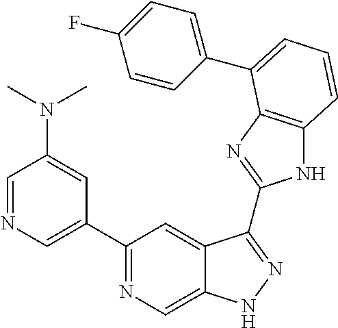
C1=NC=C(C2=NC=C3C(=C2)C(C2=NC4=C(N2)C=CC=C4C2=CC=C(F)C=C2)=NN3)C=C1N(C)C
